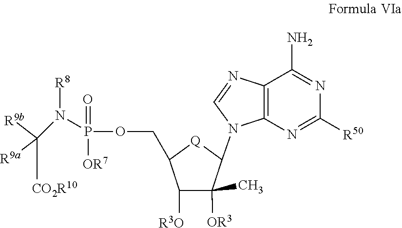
C1([R3O])C([OR3])(C)C(N2C3=C(C(N)=NC([R50])=N3)N=C2)[Q]C1COP(N([R8])C([CO2R10])([R9b])[R9a])(=O)[OR7]
